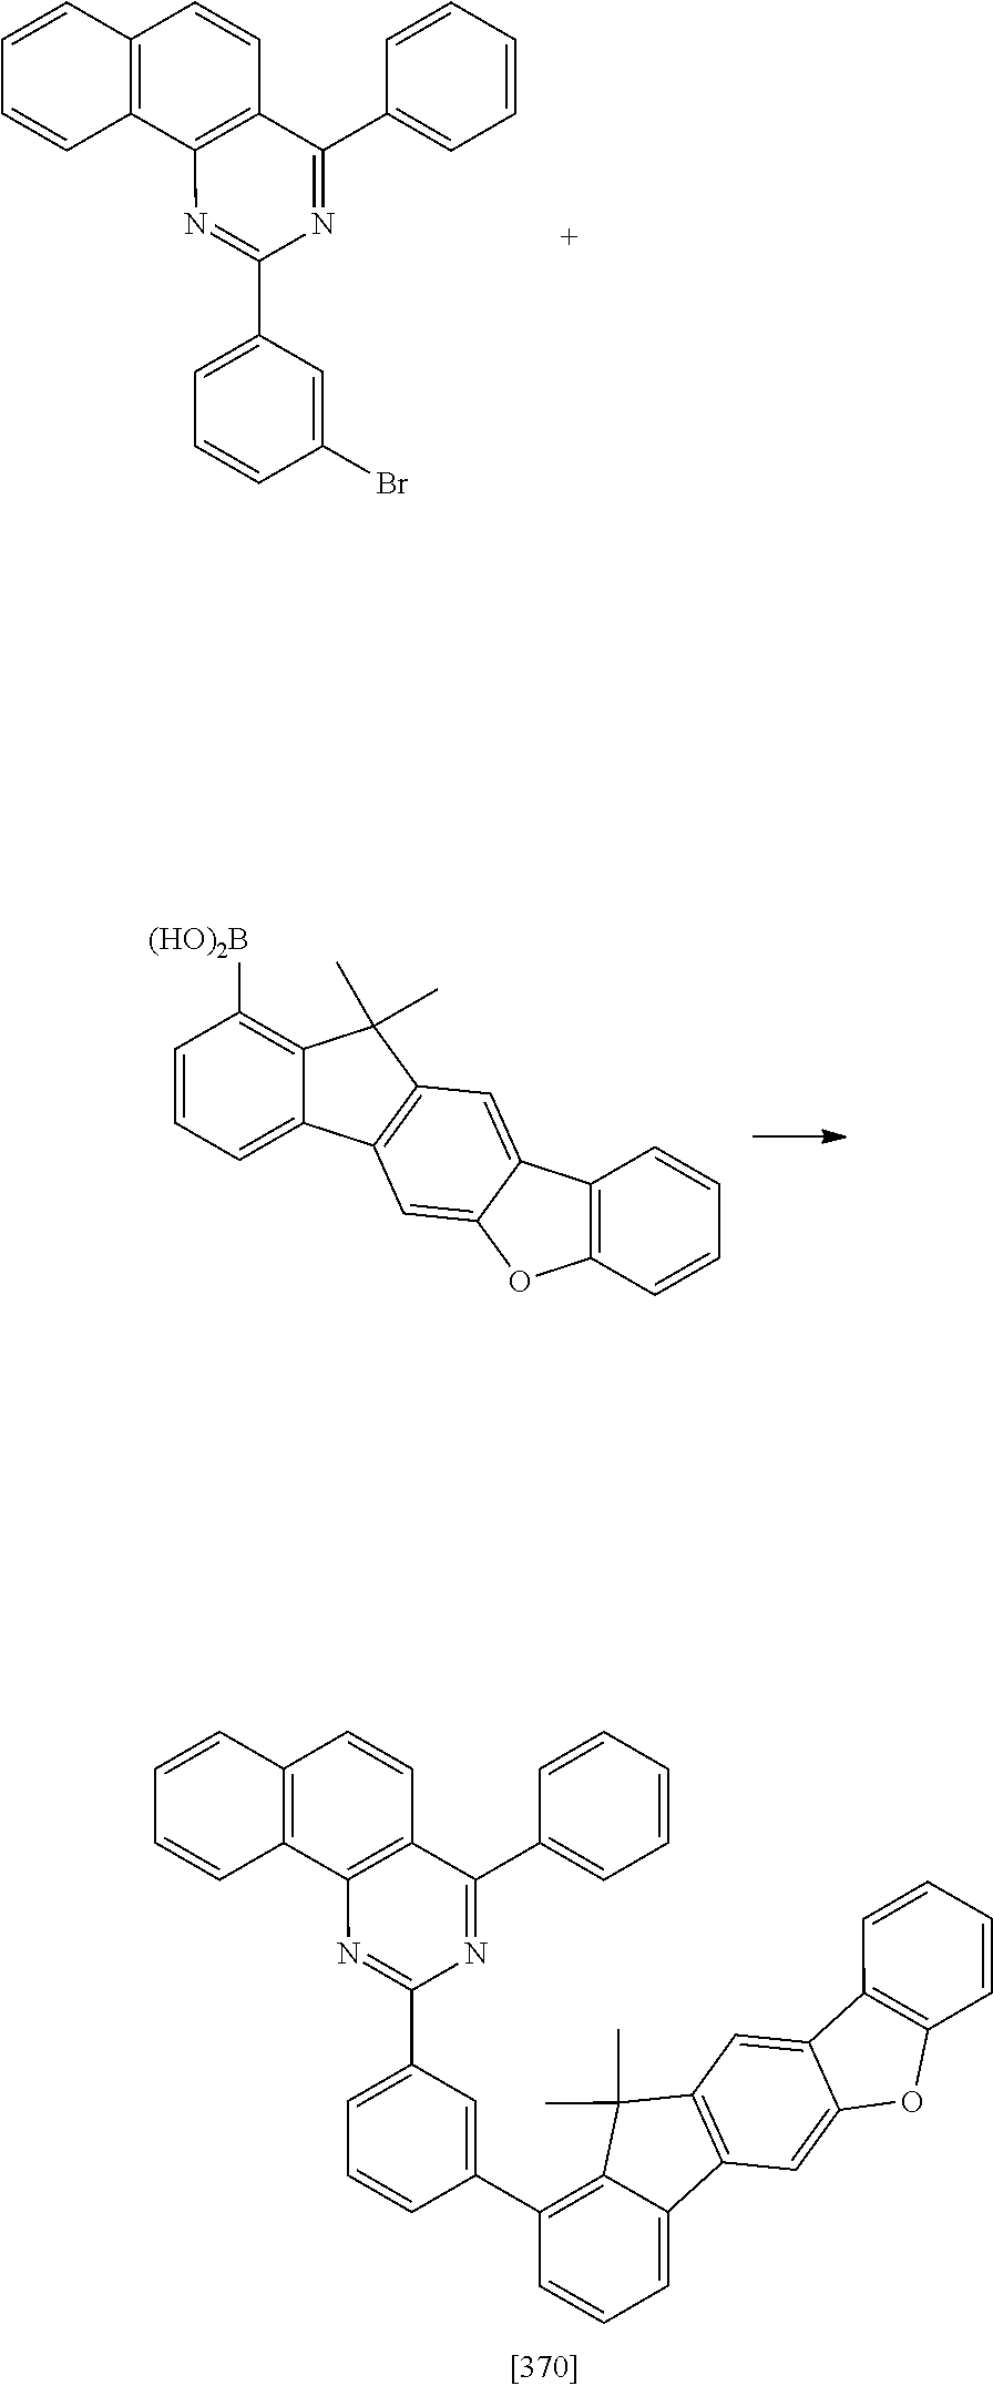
C1=C(C2=NC3=C(C(C4=CC=CC=C4)=N2)C=CC2=C3C=CC=C2)C=C(Br)C=C1.C1=CC=C2C(=C1[(HO)2B])C(C)(C)C1=C2C=C2C(=C1)C1=C(O2)C=CC=C1.C1=C(C2=NC3=C(C(C4=CC=CC=C4)=N2)C=CC2=C3C=CC=C2)C=C(C2=C3C(=CC=C2)C2=C(C3(C)C)C=C3C(=C2)OC2=C3C=CC=C2)C=C1
